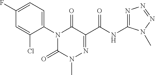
N1(C2=CC=C(F)C=C2Cl)C(=O)N(C)N=C(C(NC2=NN=NN2C)=O)C1=O
